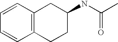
C1=CC2=C(C=C1)CCC(NC(C)=O)C2
